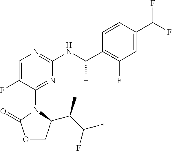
C1=CC(C(F)F)=CC(F)=C1C(NC1=NC=C(F)C(N2C(=O)OCC2C(C(F)F)C)=N1)C
